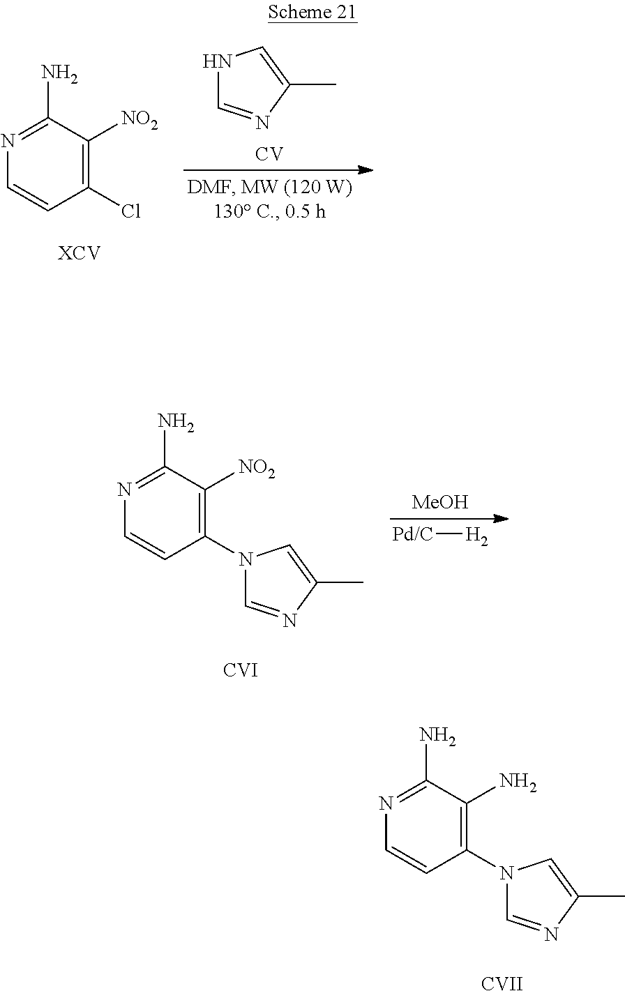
N1=C(N)C([NO2])=C(Cl)C=C1.N1C=NC(C)=C1.[CV].[MeOH].N1=C(N)C([NO2])=C(N2C=NC(C)=C2)C=C1.[CVI].[Pd/C][H2].N1=C(N)C(N)=C(N2C=NC(C)=C2)C=C1.[CVII]
